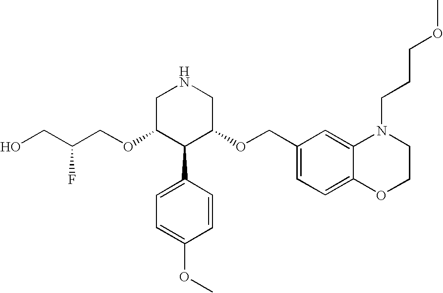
C(OC1C(C2=CC=C(OC)C=C2)C(OCC2=CC=C3C(=C2)N(CCCOC)CCO3)CNC1)C(CO)F
